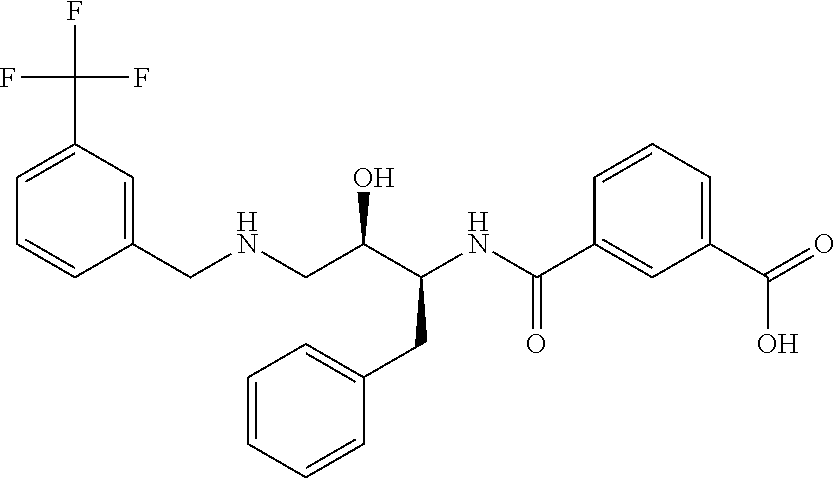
C1(CNCC(C(CC2=CC=CC=C2)NC(C2=CC(C(O)=O)=CC=C2)=O)O)=CC(C(F)(F)F)=CC=C1
